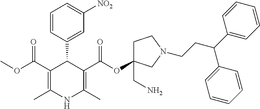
C1=CC(C2C(C(OC)=O)=C(C)NC(C)=C2C(OC2(CN)CCN(CCC(C3=CC=CC=C3)C3=CC=CC=C3)C2)=O)=CC([NO2])=C1
